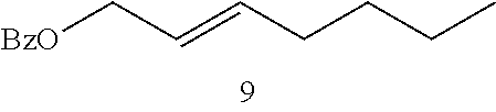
[BzO]CC=CCCCC
